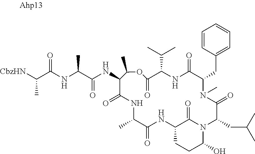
[CbzHN]C(C(NC(C(NC1C(=O)NC(C)C(=O)NC2CCC(O)N(C2=O)C(CC(C)C)C(=O)N(C)C(CC2=CC=CC=C2)C(=O)NC(C(C)C)C(=O)OC1C)=O)C)=O)C
